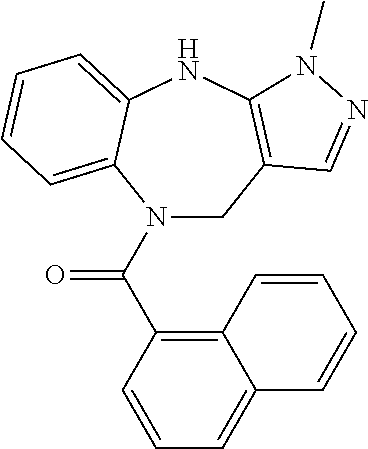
C1C2=C(NC3=CC=CC=C3N1C(C1=C3C(=CC=C1)C=CC=C3)=O)N(C)N=C2
